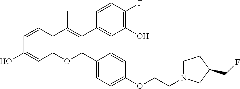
C12=C(C=CC(O)=C1)C(C)=C(C1=CC(O)=C(F)C=C1)C(C1=CC=C(OCCN3CCC(CF)C3)C=C1)O2
